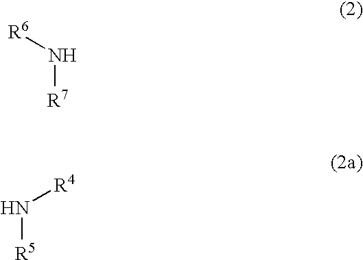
[R7]N[R6].N([R5])[R4]
